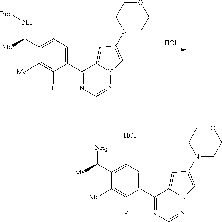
Cl.N12N=CN=C(C3=CC=C(C(N[Boc])[Me])C([Me])=C3F)C1=CC(N1CCOCC1)=C2.N12N=CN=C(C3=CC=C(C(N)[Me])C([Me])=C3F)C1=CC(N1CCOCC1)=C2.Cl
